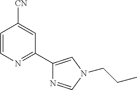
C1=CN=C(C2=CN(CCC)C=N2)C=C1[CN]
